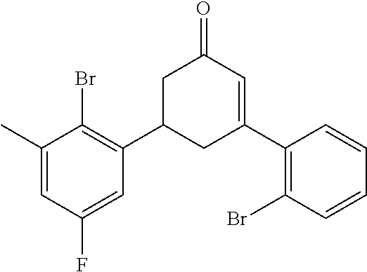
C1=C(C)C(Br)=C(C2CC(C3=C(Br)C=CC=C3)=CC(=O)C2)C=C1F
